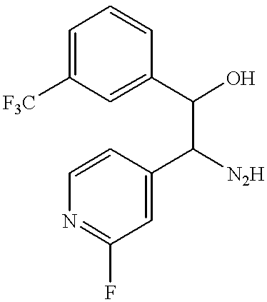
C1=C([F3C])C=C(C(O)C([N2H])C2=CC(F)=NC=C2)C=C1
